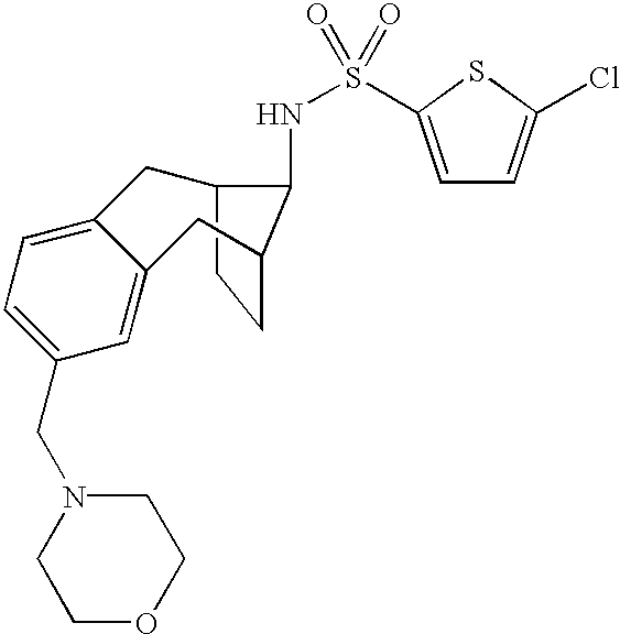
C12CCC(CC3=CC(CN4CCOCC4)=CC=C3C1)C2NS(C1=CC=C(Cl)S1)(=O)=O
